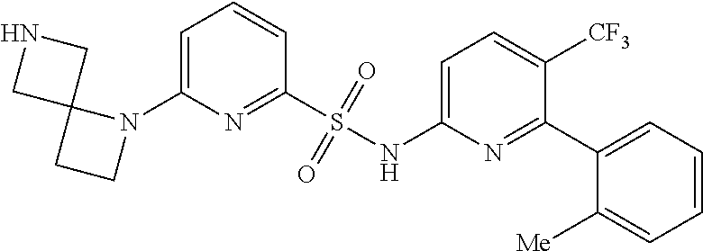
C1=C(N2C3(CC2)CNC3)N=C(S(NC2=CC=C([CF3])C(C3=CC=CC=C3[Me])=N2)(=O)=O)C=C1
